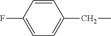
C1=C(F)C=CC(CC)=C1
